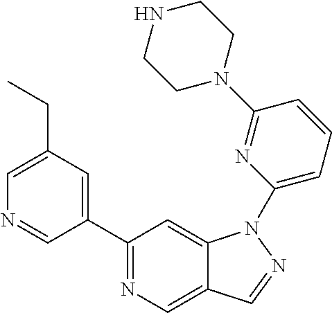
C1(C2=CC(CC)=CN=C2)=NC=C2C(=C1)N(C1=CC=CC(N3CCNCC3)=N1)N=C2
